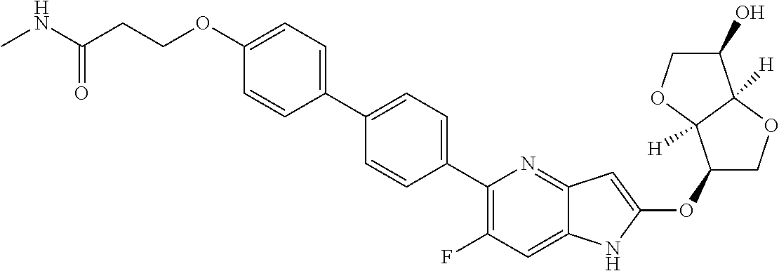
C1(OC2=CC3=NC(C4=CC=C(C5=CC=C(OCCC(NC)=O)C=C5)C=C4)=C(F)C=C3N2)COC2([H])C1([H])OCC2O
